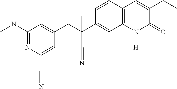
C(C1=CC(N(C)C)=NC(C#N)=C1)C(C1=CC2=C(C=C1)C=C(CC)C(=O)N2[H])(C)C#N
